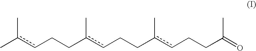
Cc(cCCc(cCCc(cCCC(=O)C)C)C)C
